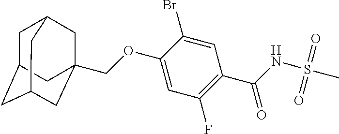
O(C1=CC(F)=C(C(=O)NS(C)(=O)=O)C=C1Br)CC12CC3CC(CC(C1)C3)C2
